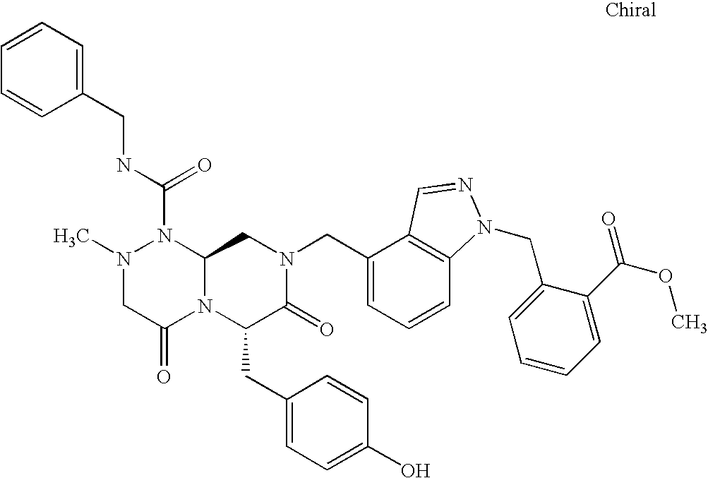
N1(C)CC(=O)N2C(N1C(NCC1=CC=CC=C1)=O)CN(CC1=CC=CC3=C1C=NN3CC1=CC=CC=C1C(=O)OC)C(=O)C2CC1=CC=C(O)C=C1
